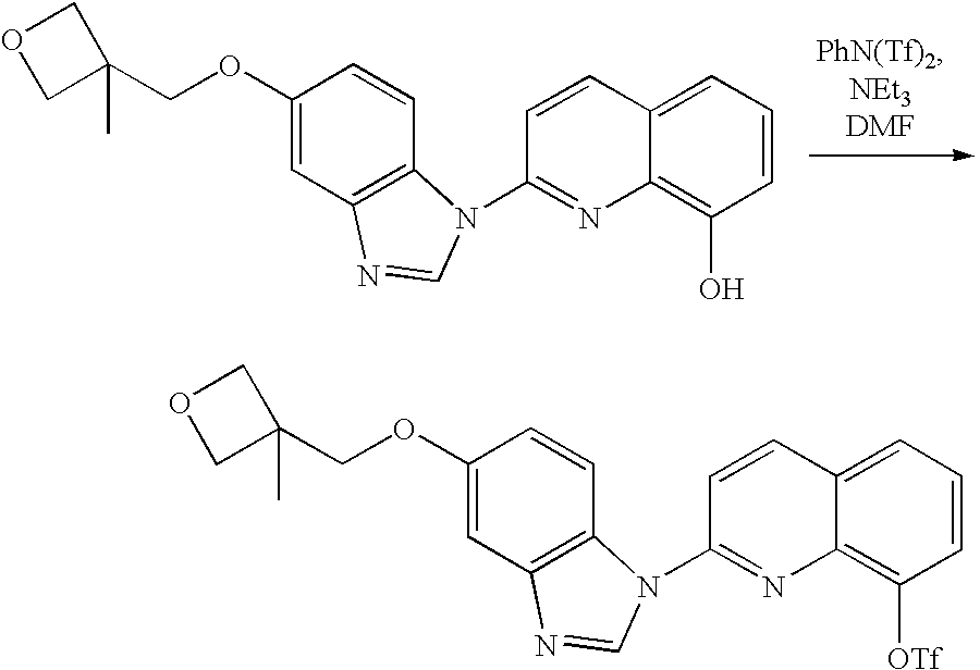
C1(OCC2(C)COC2)=CC2=C(C=C1)N(C1=NC3=C(O)C=CC=C3C=C1)C=N2.C1(OCC2(C)COC2)=CC2=C(C=C1)N(C1=NC3=C([OTf])C=CC=C3C=C1)C=N2
